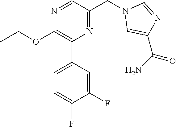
C1(OCC)=C(C2=CC=C(F)C(F)=C2)N=C(CN2C=C(C(=O)N)N=C2)C=N1
